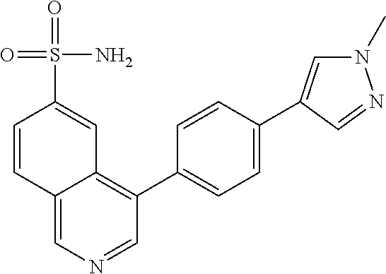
C1=NC=C2C(=C1C1=CC=C(C3=CN(C)N=C3)C=C1)C=C(S(=O)(N)=O)C=C2
